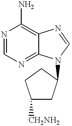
N1=CN=C2C(=C1N)N=CN2C1CC([CH2NH2])CC1
